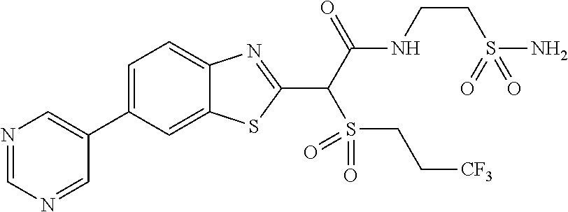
C1(C2=CN=CN=C2)=CC=C2C(=C1)SC(C(C(NCCS(N)(=O)=O)=O)S(=O)(CC[CF3])=O)=N2
